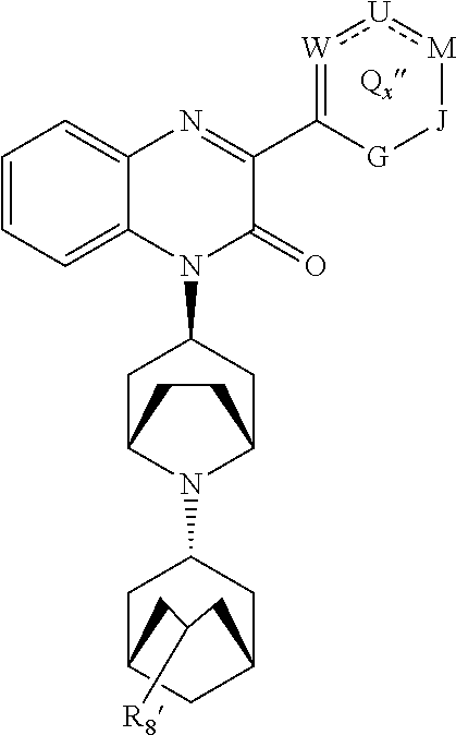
C1=CC=C2C(=C1)N=C(C1=[W]:[U]:[M][J][G]1)C(=O)N2C1CC2N(C3CC4CC(C3)CC([R8])C4)C(C1)CC2
